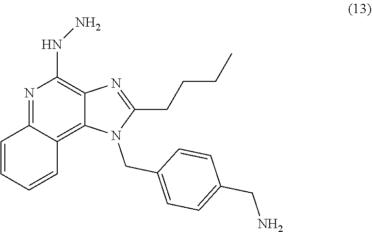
N1=C2C(=C3C(=C1NN)N=C(CCCC)N3CC1=CC=C(CN)C=C1)C=CC=C2
